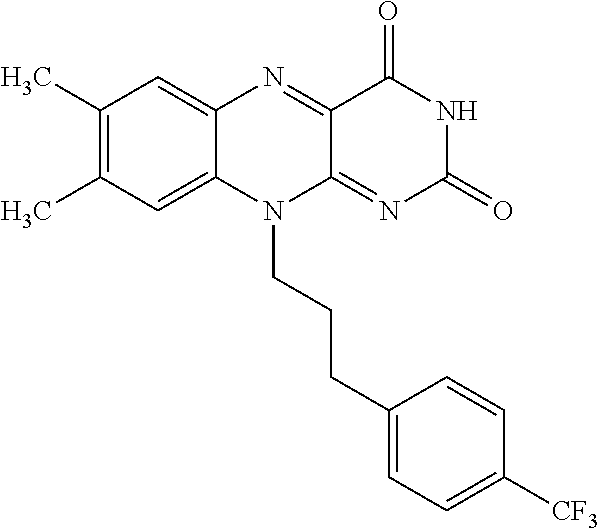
C1(C)=C(C)C=C2C(=C1)N=C1C(=NC(=O)NC1=O)N2CCCC1=CC=C([CF3])C=C1
